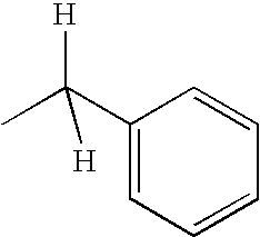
C1(C(C)([H])[H])=CC=CC=C1
